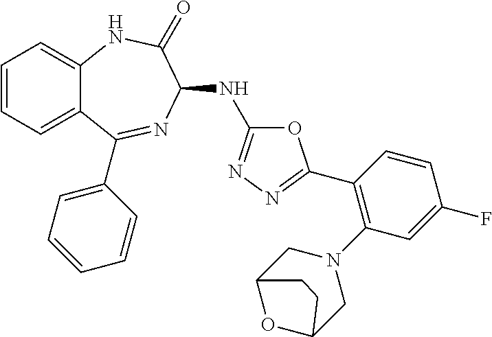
C1(C2=NN=C(NC3N=C(C4=CC=CC=C4)C4=CC=CC=C4NC3=O)O2)=C(N2CC3OC(C2)CC3)C=C(F)C=C1
